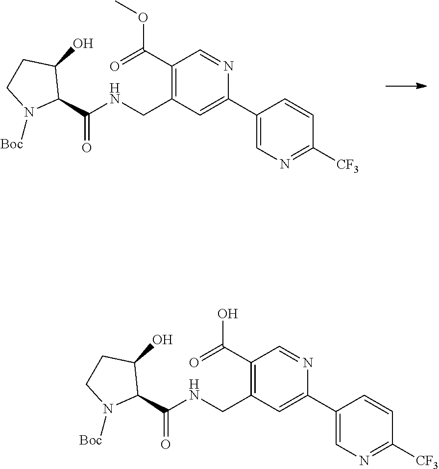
C1(C2=CC(CNC(C3C(O)CCN3[Boc])=O)=C(C(=O)OC)C=N2)=CN=C([CF3])C=C1.C1(C2=CC(CNC(C3C(O)CCN3[Boc])=O)=C(C(=O)O)C=N2)=CN=C([CF3])C=C1
